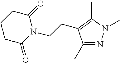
C1(=O)CCCC(=O)N1CCC1=C(C)N(C)N=C1C
